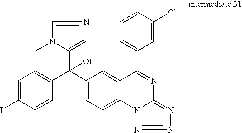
C1=C(I)C=CC(C(C2=CC=C3C(=C2)C(C2=CC=CC(Cl)=C2)=NC2=NN=NN32)(C2=CN=CN2C)O)=C1
